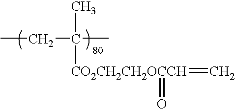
CCC(C)(C)[CO2CH2CH2OCCH](=C)=O
